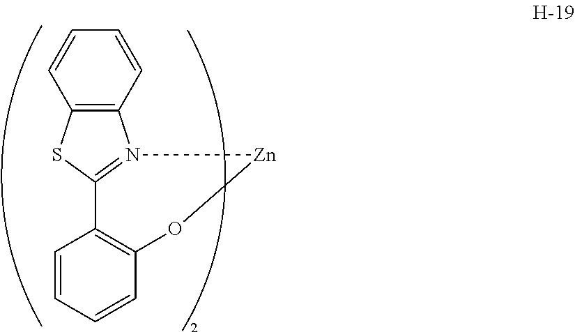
C12=C(SC3=N1[Zn]OC1=C3C=CC=C1)C=CC=C2
